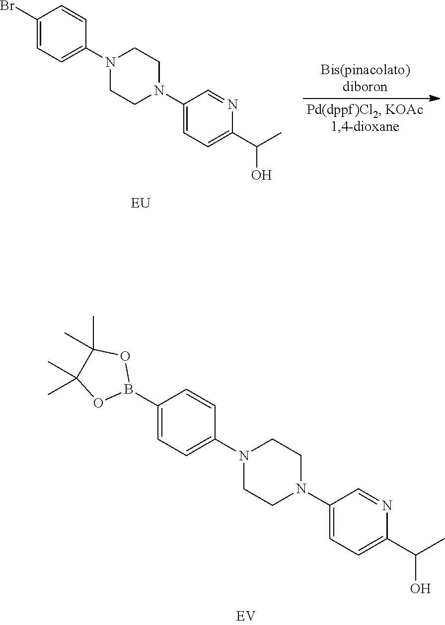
C1(Br)=CC=C(N2CCN(C3=CC=C(C(C)O)N=C3)CC2)C=C1.C1(B2OC(C)(C)C(C)(C)O2)=CC=C(N2CCN(C3=CC=C(C(C)O)N=C3)CC2)C=C1
